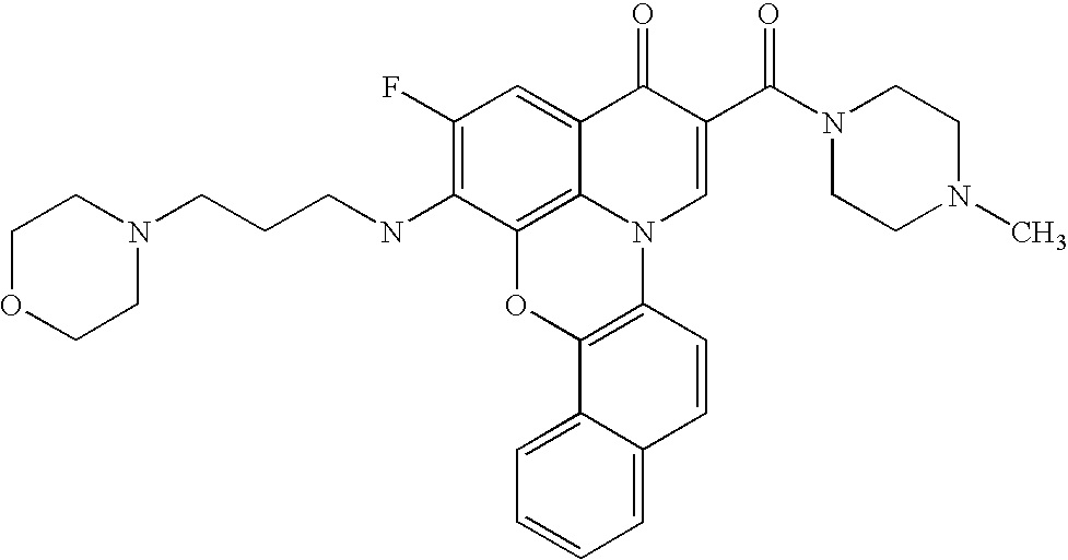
C12=C3C(=CC(F)=C1NCCCN1CCOCC1)C(=O)C(C(=O)N1CCN(C)CC1)=CN3C1=C(O2)C2=CC=CC=C2C=C1
